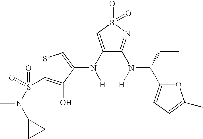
C1(N([H])C2=CSC(S(=O)(=O)N(C3CC3)C)=C2O)=CS(=O)(=O)N=C1N([H])C(CC)C1=CC=C(C)O1
